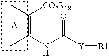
C(=C(NC(=O)[Y][R1])C)([CO2R18])C
